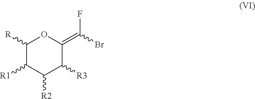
C1([R])C([R1])C([R2])C([R3])C(=C(F)Br)O1
